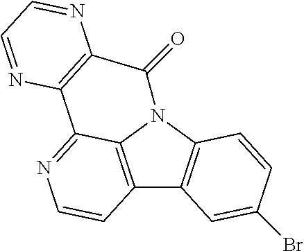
C12=C3N(C4=C1C=C(Br)C=C4)C(=O)C1=C(C3=NC=C2)N=CC=N1
